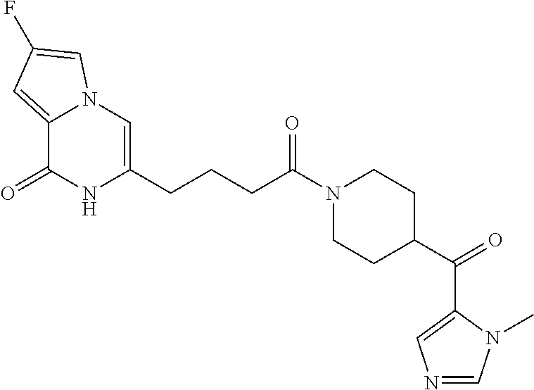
C12=CC(F)=CN1C=C(CCCC(N1CCC(C(C3=CN=CN3C)=O)CC1)=O)NC2=O
